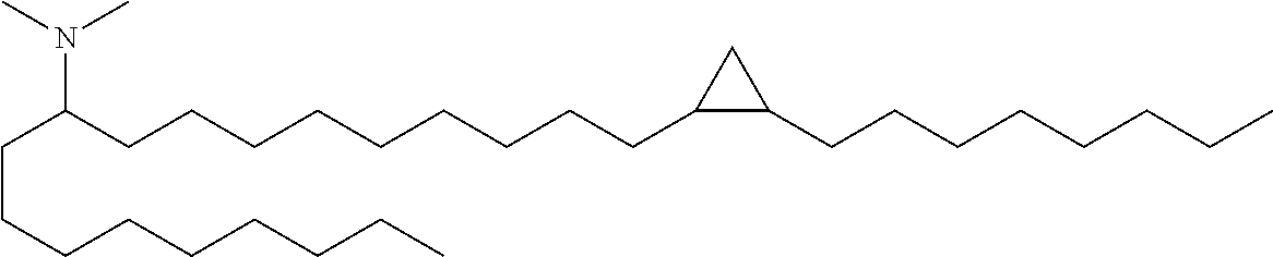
N(C(CCCCCCCCCC1C(CCCCCCCC)C1)CCCCCCCCC)(C)C
